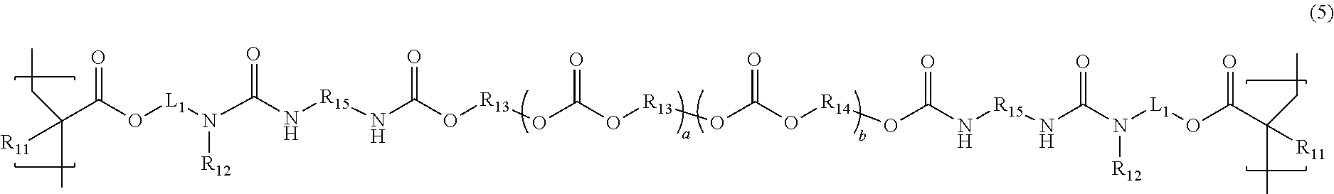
[R11]C(C(O[L1]N([R12])C(N[R15]NC(O[R13]OC(O[R13]OC(O[R14]OC(N[R15]NC(N([L1]OC(C([R11])(C)CC)=O)[R12])=O)=O)=O)=O)=O)=O)=O)(C)CC
